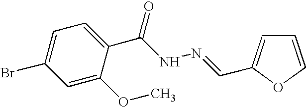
C1=C(OC)C(C(NN=CC2=CC=CO2)=O)=CC=C1Br
